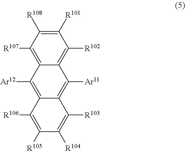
C1([R101])=C([R108])C([R107])=C2C(=C1[R102])C([Ar11])=C1C(=C2[Ar12])C([R106])=C([R105])C([R104])=C1[R103]
